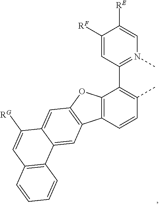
C12=C(C=CC(C)=C1C1=N(C)C=C([RE])C([RF])=C1)C1=C(O2)C=C2C(=C1)C1=C(C=C2[RG])C=CC=C1
